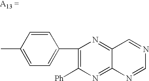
CC1=CC=C(C2=C([Ph])N=C3C(=N2)C=NC=N3)C=C1
